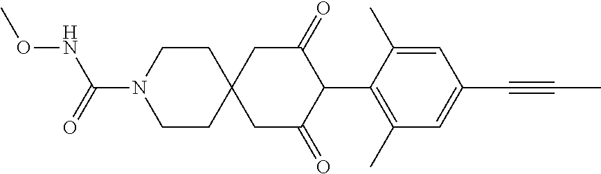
C1CN(C(=O)NOC)CCC12CC(=O)C(C1=C(C)C=C(C#CC)C=C1C)C(=O)C2
